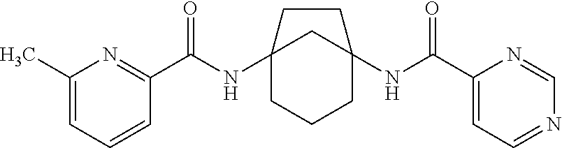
C12(NC(C3=NC(C)=CC=C3)=O)CCCC(NC(C3=CC=NC=N3)=O)(C1)CC2
